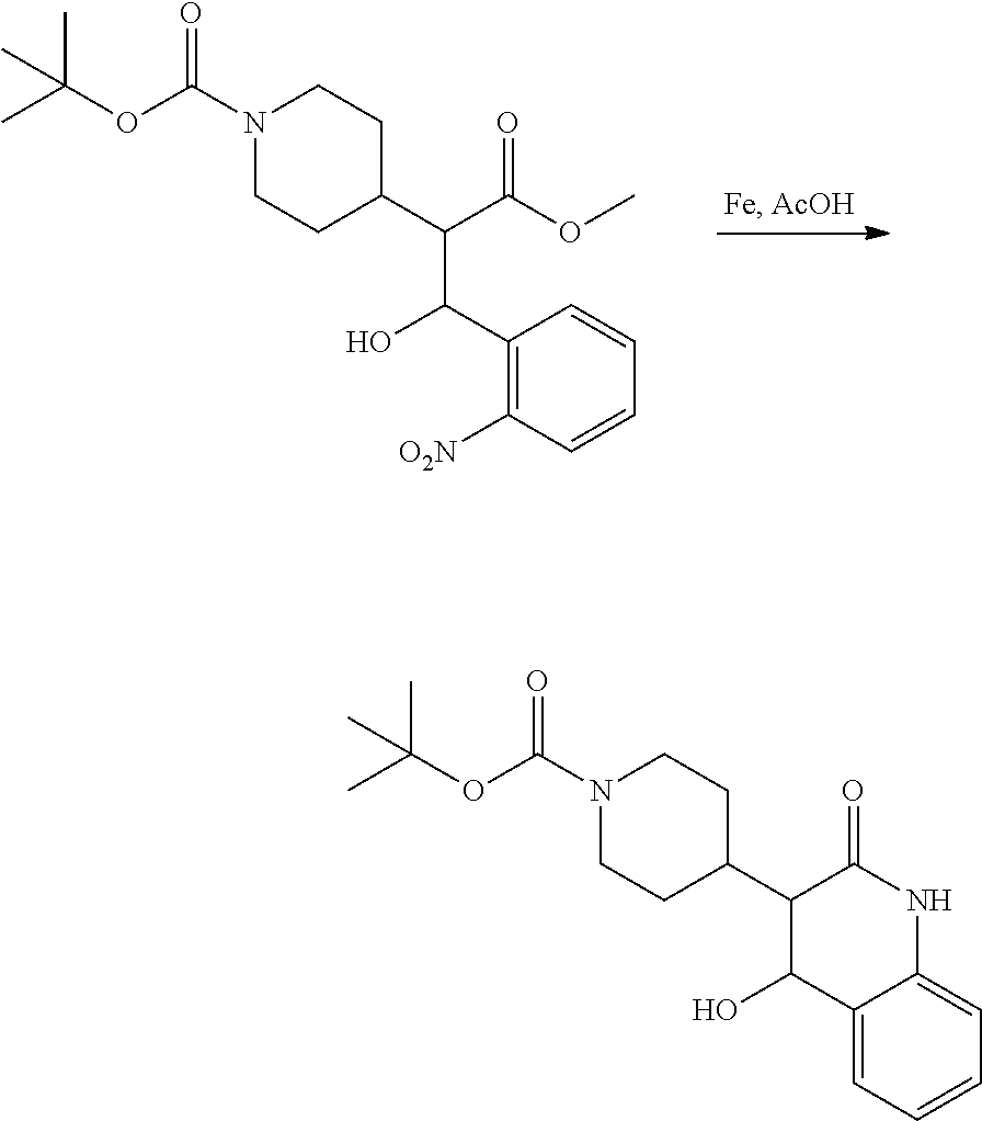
N1(C(=O)OC(C)(C)C)CCC(C(C(=O)OC)C(C2=C([O2N])C=CC=C2)O)CC1.N1(C(=O)OC(C)(C)C)CCC(C2C(=O)NC3=CC=CC=C3C2O)CC1
